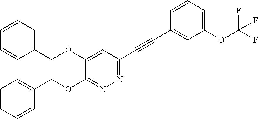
N1=C(C#CC2=CC(OC(F)(F)F)=CC=C2)C=C(OCC2=CC=CC=C2)C(OCC2=CC=CC=C2)=N1
